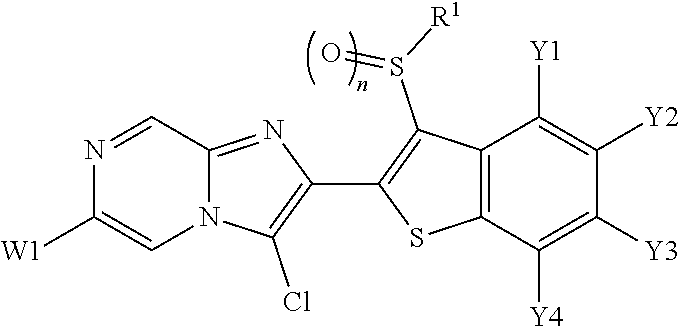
N12C(=NC(C3=C(S(=O)[R1])C4=C(S3)C([Y4])=C([Y3])C([Y2])=C4[Y1])=C1Cl)C=NC([W1])=C2
